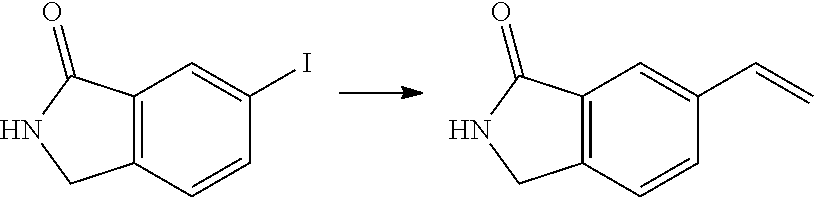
C12=C(C=CC(I)=C1)CNC2=O.C12=C(C=CC(C=C)=C1)CNC2=O
